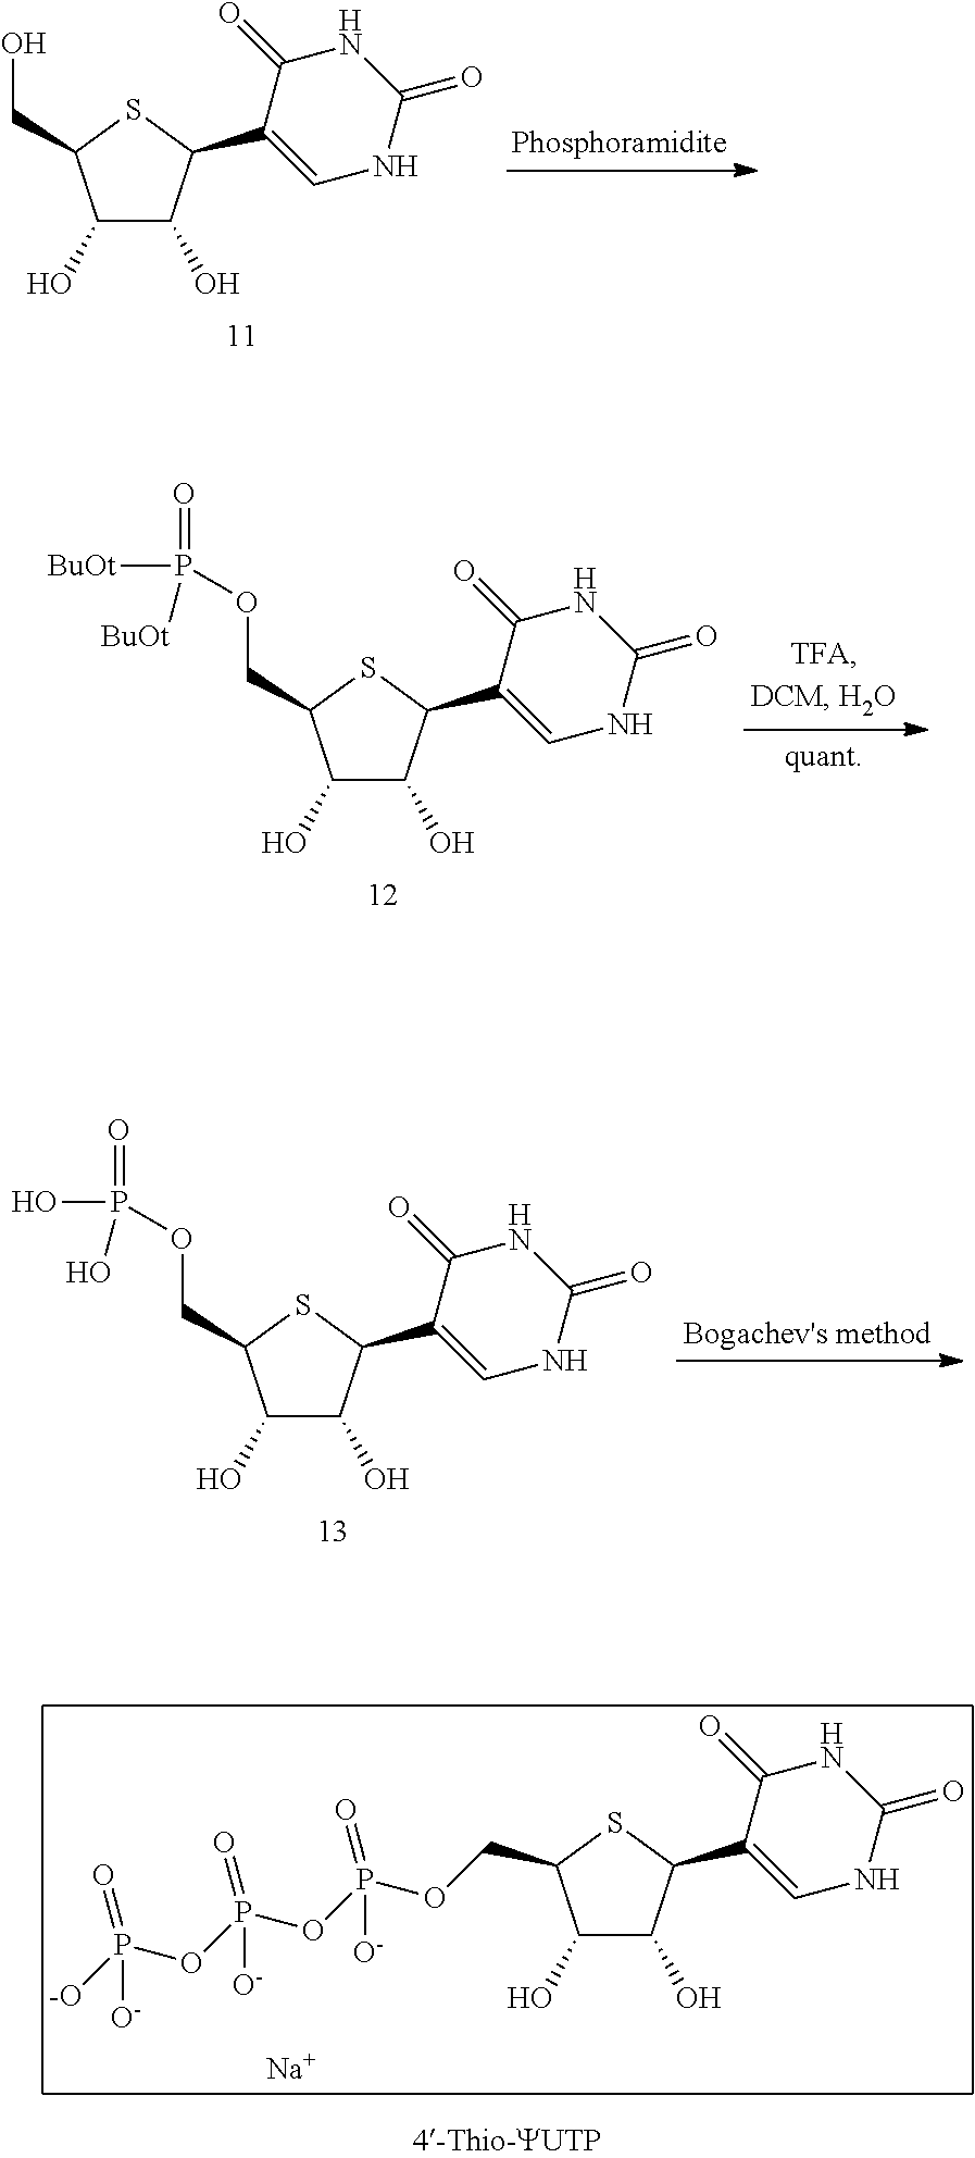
C1(O)C(O)C(C2=CNC(=O)NC2=O)SC1COP(OP(OP([-O])(=O)[O-])(=O)[O-])(=O)[O-].[Na].C1(O)C(O)C(C2=CNC(=O)NC2=O)SC1CO.C(OP(=O)([BuOt])[BuOt])C1C(O)C(O)C(C2=CNC(=O)NC2=O)S1.C(OP(=O)(O)O)C1C(O)C(O)C(C2=CNC(=O)NC2=O)S1
